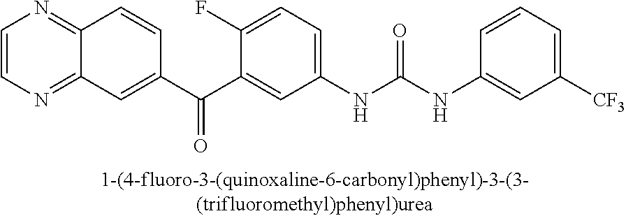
C1=CN=C2C(=N1)C=CC(C(C1=CC(NC(NC3=CC([CF3])=CC=C3)=O)=CC=C1F)=O)=C2
